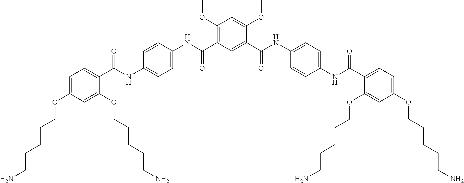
C1(C(NC2=CC=C(NC(C3=CC=C(OCCCCCN)C=C3OCCCCCN)=O)C=C2)=O)=CC(C(NC2=CC=C(NC(C3=CC=C(OCCCCCN)C=C3OCCCCCN)=O)C=C2)=O)=C(OC)C=C1OC
